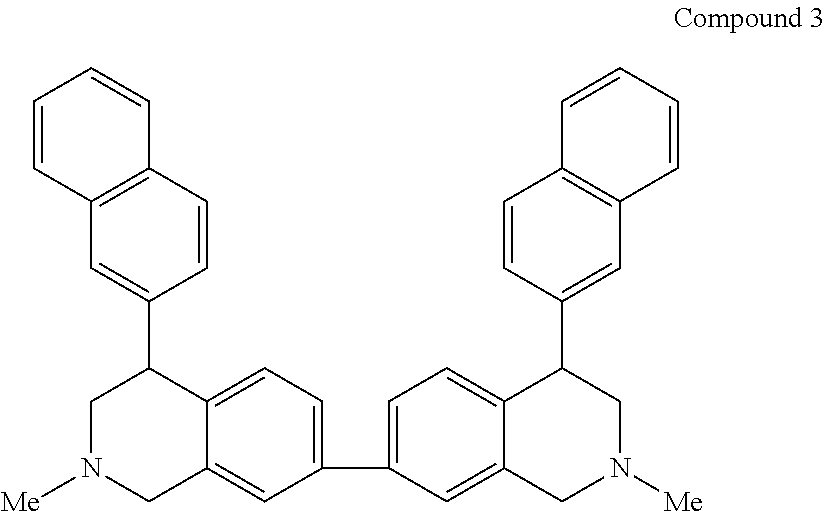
C1(C2=CC=C3C(=C2)CN([Me])CC3C2=CC3=C(C=C2)C=CC=C3)=CC=C2C(=C1)CN([Me])CC2C1=CC2=C(C=C1)C=CC=C2
